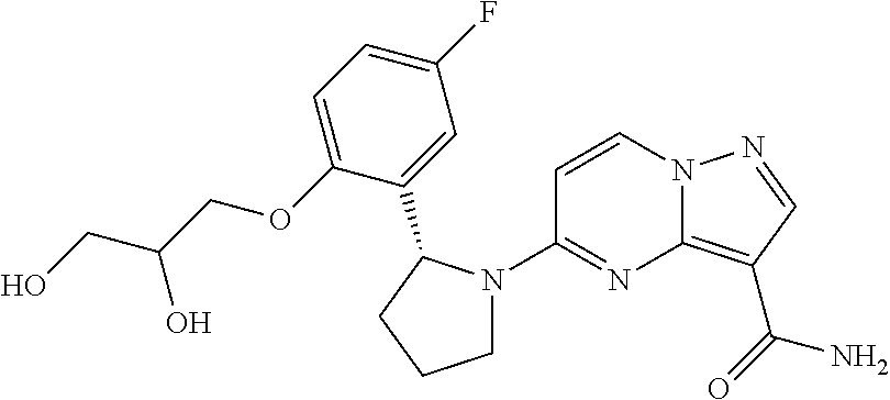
C1=CN2C(=C(C(=O)N)C=N2)N=C1N1CCCC1C1=CC(F)=CC=C1OCC(CO)O
